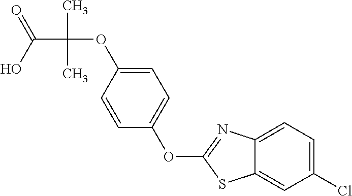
C1=C(OC(C(O)=O)(C)C)C=CC(OC2=NC3=CC=C(Cl)C=C3S2)=C1
